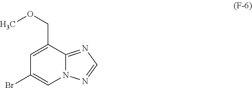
C1=C(COC)C2=NC=NN2C=C1Br
